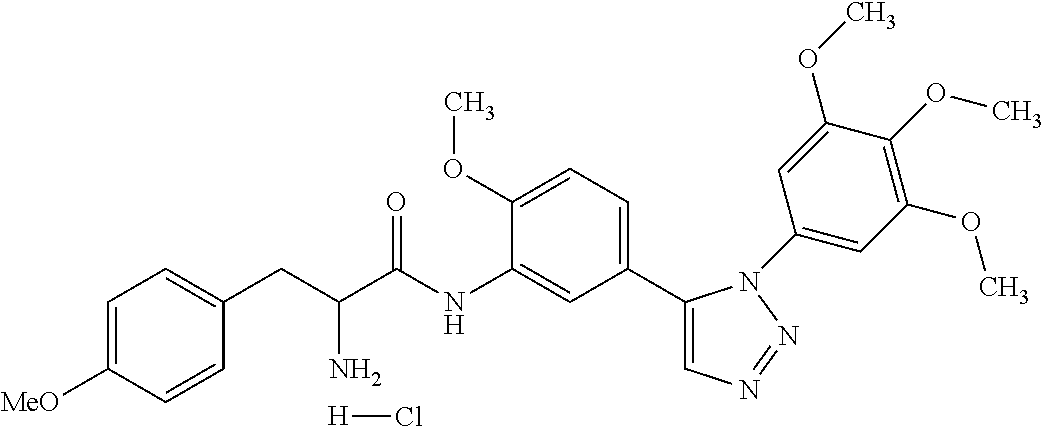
C1(C2=CC=C(OC)C(NC(C(CC3=CC=C([MeO])C=C3)N)=O)=C2)=CN=NN1C1=CC(OC)=C(OC)C(OC)=C1.[H]Cl
